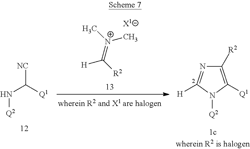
[NC]C(N[Q2])[Q1].[N+](=C([R2])[H])(C)C.[X1].N1([Q2])C([Q1])=C([R2])N=C1[H]
